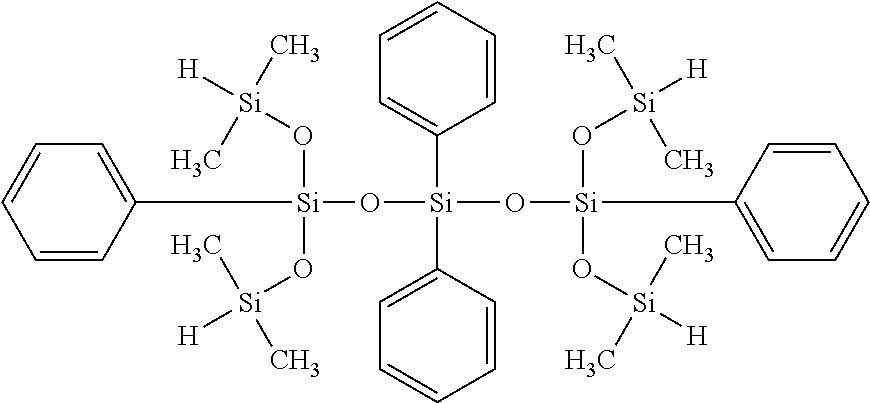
C1=CC=C([Si](C2=CC=CC=C2)(O[Si](C2=CC=CC=C2)(O[Si]([H])(C)C)O[Si]([H])(C)C)O[Si](C2=CC=CC=C2)(O[Si]([H])(C)C)O[Si]([H])(C)C)C=C1
